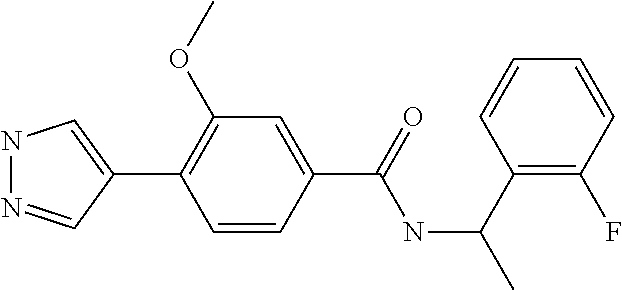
C1(C2=CNN=C2)=C(OC)C=C(C(NC(C2=C(F)C=CC=C2)C)=O)C=C1
